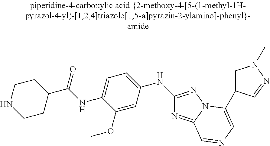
C1CC(C(=O)NC2=CC=C(NC3=NN4C(=N3)C=NC=C4C3=CN(C)N=C3)C=C2OC)CCN1
